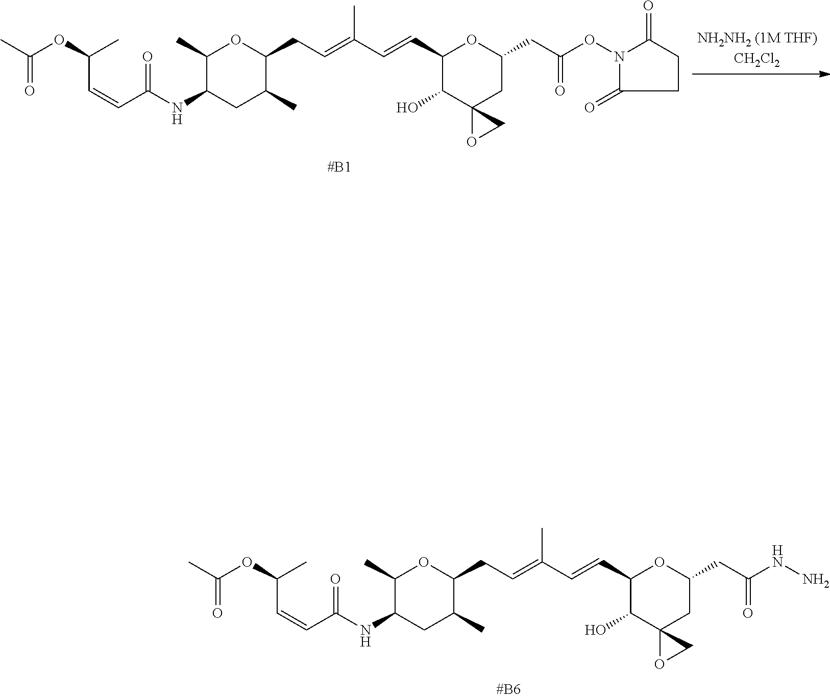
CC(OC(C)C=CC(NC1C(C)OC(CC=C(C=CC2OC(CC(NN)=O)CC3(C2O)OC3)C)C(C)C1)=O)=O.CC(OC(C)C=CC(NC1C(C)OC(CC=C(C=CC2OC(CC(ON3C(=O)CCC3=O)=O)CC3(C2O)OC3)C)C(C)C1)=O)=O
